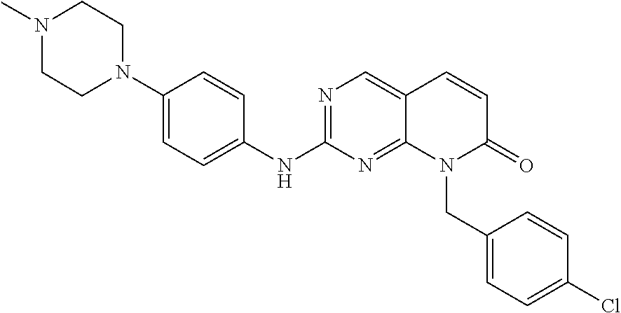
N1=C(NC2=CC=C(N3CCN(C)CC3)C=C2)N=C2C(=C1)C=CC(=O)N2CC1=CC=C(Cl)C=C1
